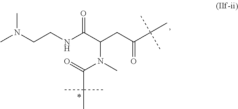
CN(CCNC(C(CC(C(C)(C)C)=O)N(C(C(C)(C)C)=O)C)=O)C
